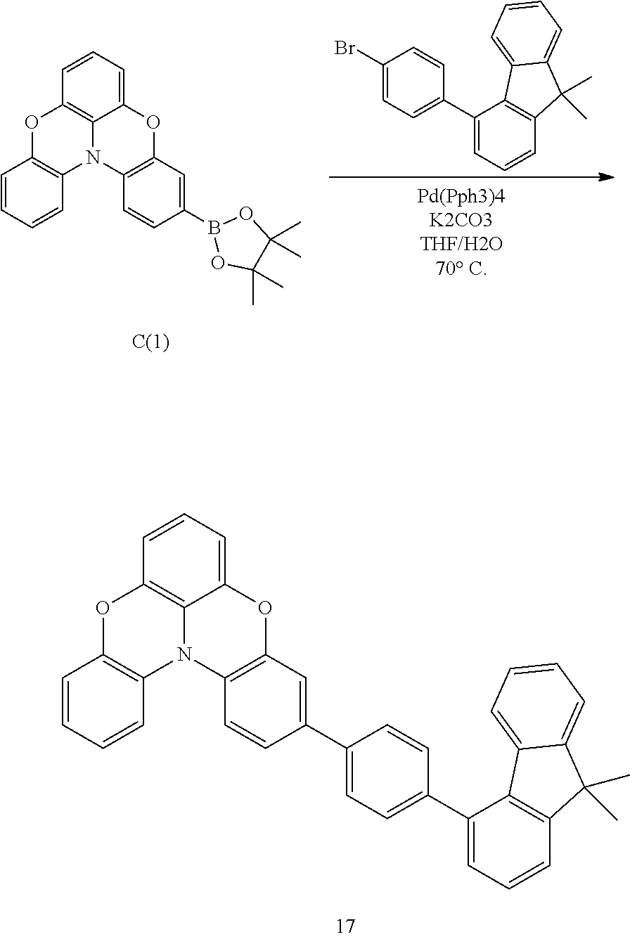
N12C3=C(C=C(C4=CC=C(C5=CC=CC6=C5C5=CC=CC=C5C6(C)C)C=C4)C=C3)OC3=CC=CC(=C13)OC1=C2C=CC=C1.N12C3=C(C=C(B4OC(C)(C)C(C)(C)O4)C=C3)OC3=CC=CC(=C13)OC1=C2C=CC=C1.C1(C2=CC=C(Br)C=C2)=CC=CC2=C1C1=CC=CC=C1C2(C)C
